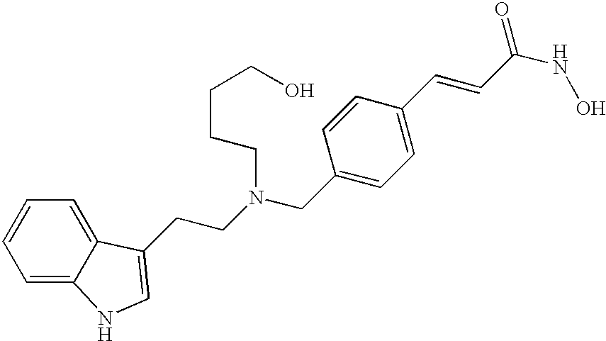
C(C1=CC=C(C=CC(NO)=O)C=C1)N(CCC1=CNC2=CC=CC=C21)CCCCO
